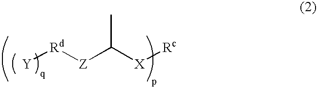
[Y][Rd][Z]C([X][Rc])C
